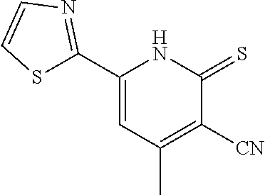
C1([CN])=C(C)C=C(C2=NC=CS2)NC1=S
